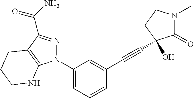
C1(N2N=C(C(=O)N)C3=C2NCCC3)=CC=CC(C#CC2(O)C(=O)N(C)CC2)=C1
